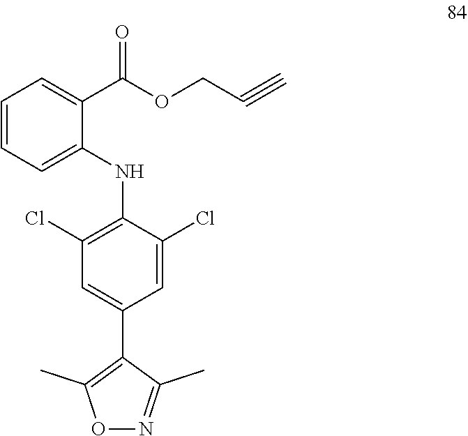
O1N=C(C)C(C2=CC(Cl)=C(NC3=CC=CC=C3C(OCC#C)=O)C(Cl)=C2)=C1C
